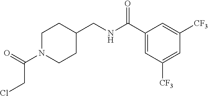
C1N(C(=O)CCl)CCC(CNC(=O)C2=CC([CF3])=CC([CF3])=C2)C1
